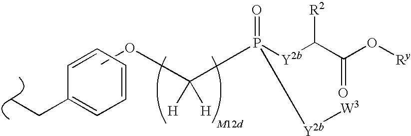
C1=CC=CC(CC)=C1.COC(P([Y2b]C(C(O[Ry])=O)[R2])(=O)[Y2b][W3])([H])[H]
